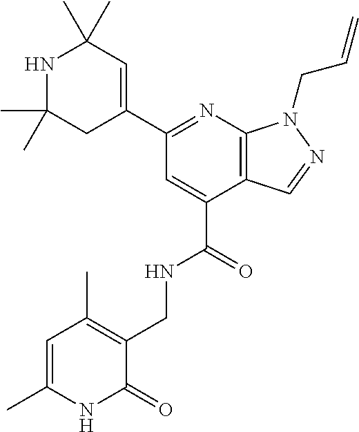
C1(C)(C)CC(C2=NC3=C(C(C(=O)NCC4=C(C)C=C(C)NC4=O)=C2)C=NN3CC=C)=CC(C)(C)N1
